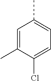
C1=C(C)C(Cl)=CC=C1C
